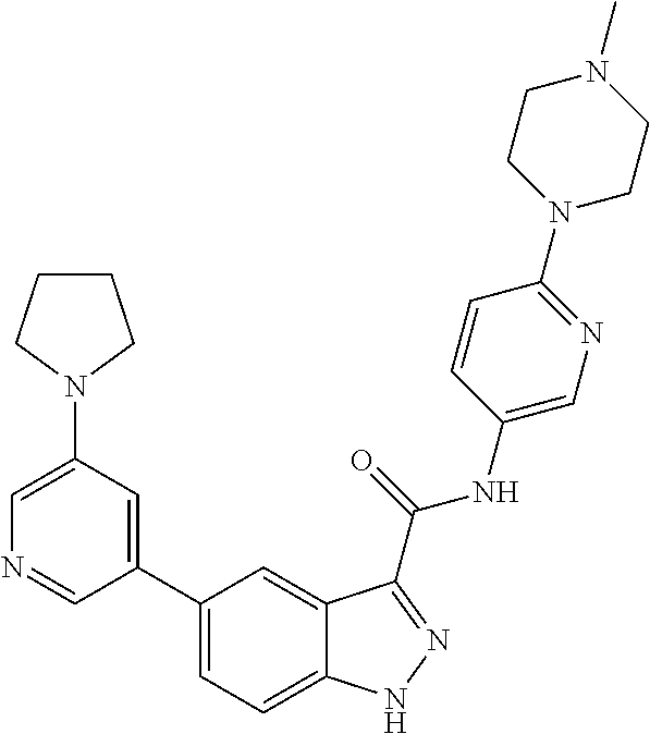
C1(N2CCCC2)=CN=CC(C2=CC=C3C(=C2)C(C(NC2=CN=C(N4CCN(C)CC4)C=C2)=O)=NN3)=C1
